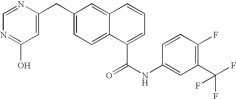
C1(CC2=CC(O)=NC=N2)=CC=C2C(=C1)C=CC=C2C(NC1=CC(C(F)(F)F)=C(F)C=C1)=O
